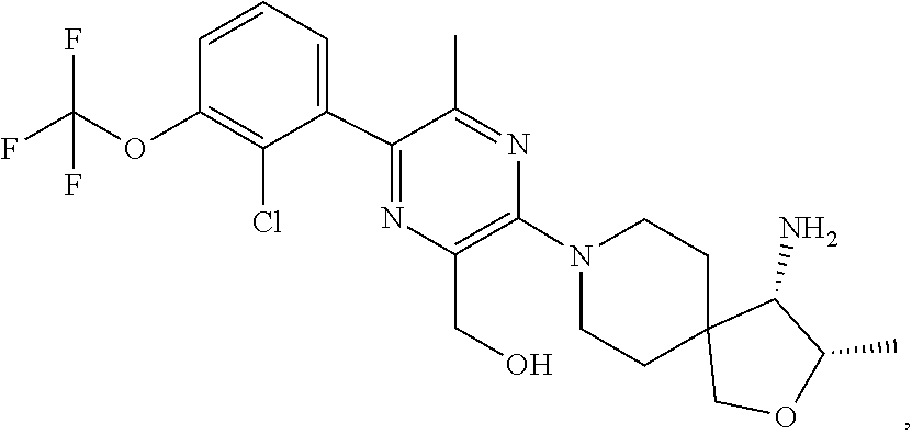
C1C2(COC(C)C2N)CCN(C2=C(CO)N=C(C3=CC=CC(OC(F)(F)F)=C3Cl)C(C)=N2)C1
